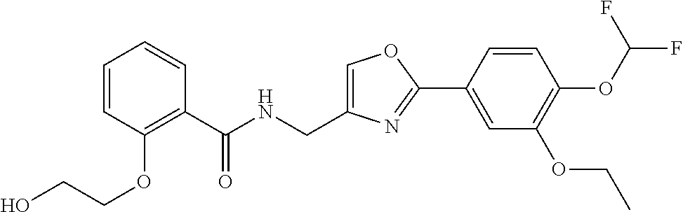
C1=CC(OCCO)=C(C(NCC2=COC(C3=CC(OCC)=C(OC(F)F)C=C3)=N2)=O)C=C1
